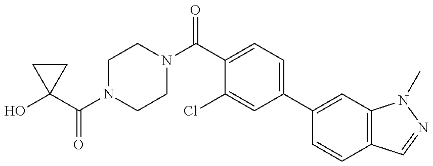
OC1(C(N2CCN(C(C3=CC=C(C4=CC5=C(C=C4)C=NN5C)C=C3Cl)=O)CC2)=O)CC1
